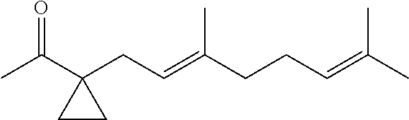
C(C1(CC=C(CCC=C(C)C)C)CC1)(C)=O
